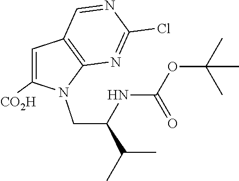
C1=C([CO2H])N(CC(C(C)C)NC(OC(C)(C)C)=O)C2=C1C=NC(Cl)=N2
